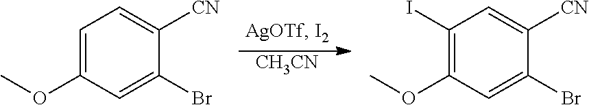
[CH3CN].C1=C(OC)C=C(Br)C([CN])=C1.C1(I)=C(OC)C=C(Br)C([CN])=C1
